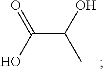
C(C(O)C)(O)=O
